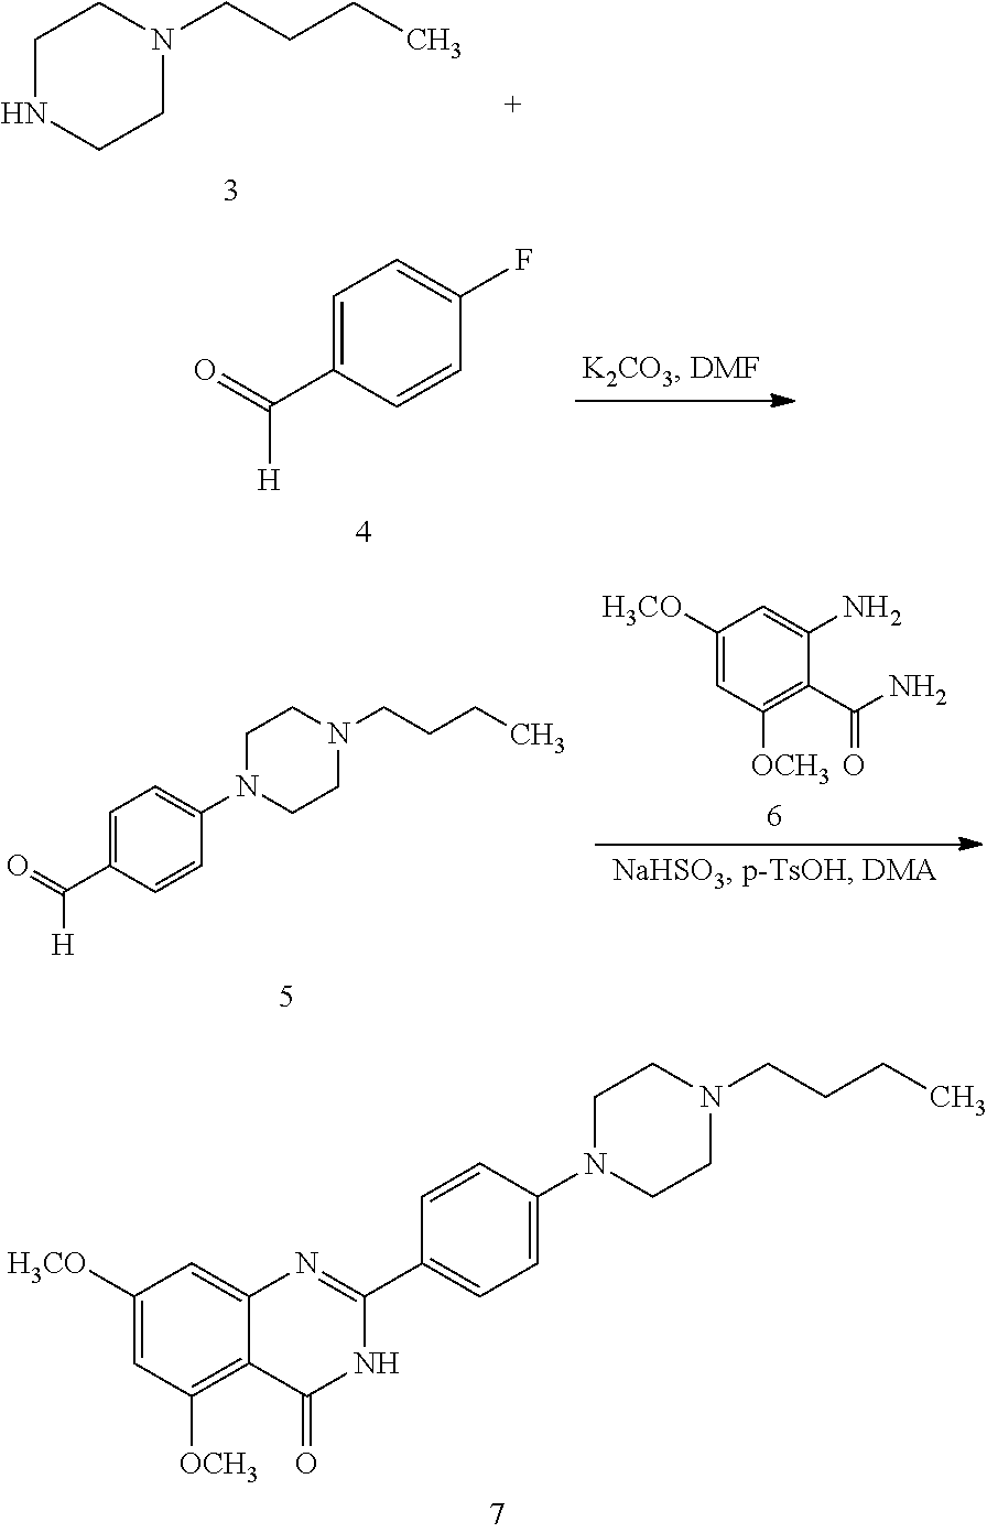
N1(CCCC)CCNCC1.C1=C(F)C=CC(C([H])=O)=C1.C1CN(C2=CC=C(C3=NC4=CC([H3CO])=CC([OCH3])=C4C(=O)N3)C=C2)CCN1CCCC.C1=C(N2CCN(CCCC)CC2)C=CC(C([H])=O)=C1.C1([H3CO])=CC([OCH3])=C(C(N)=O)C(N)=C1
